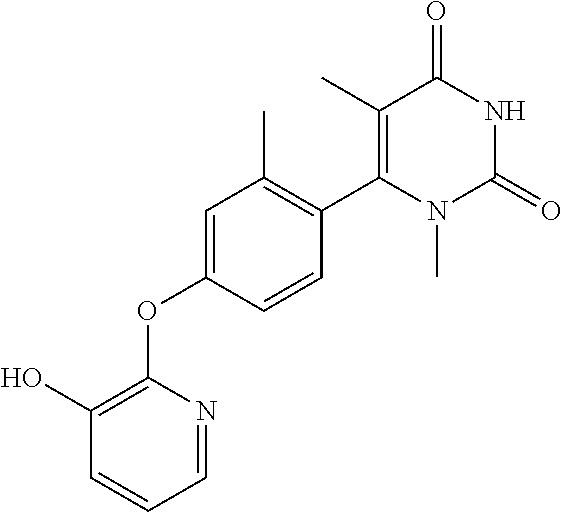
C1=C(OC2=C(O)C=CC=N2)C=CC(C2=C(C)C(=O)NC(=O)N2C)=C1C
